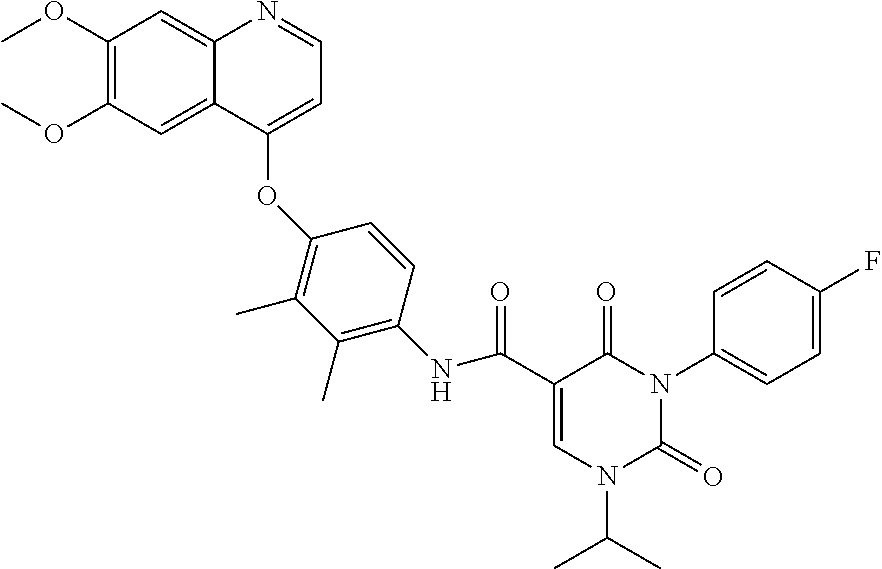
C1(OC)=C(OC)C=C2C(=C1)N=CC=C2OC1=C(C)C(C)=C(NC(C2=CN(C(C)C)C(=O)N(C3=CC=C(F)C=C3)C2=O)=O)C=C1
